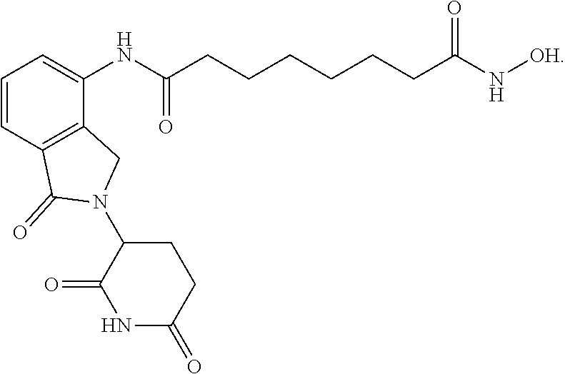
C1=CC2=C(C(NC(CCCCCCC(N[OH])=O)=O)=C1)CN(C1C(=O)NC(=O)CC1)C2=O
